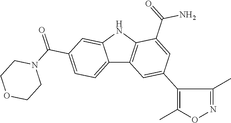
C12=CC=C(C(=O)N3CCOCC3)C=C1NC1=C2C=C(C2=C(C)ON=C2C)C=C1C(=O)N
